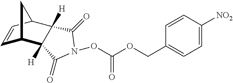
C1=CC([NO2])=CC=C1COC(ON1C(=O)C2([H])C3C=CC(C2([H])C1=O)C3)=O
